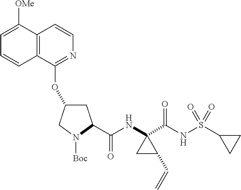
C1C(OC2=NC=CC3=C2C=CC=C3[OMe])CN([Boc])C1C(NC1(C(NS(C2CC2)(=O)=O)=O)CC1C=C)=O
